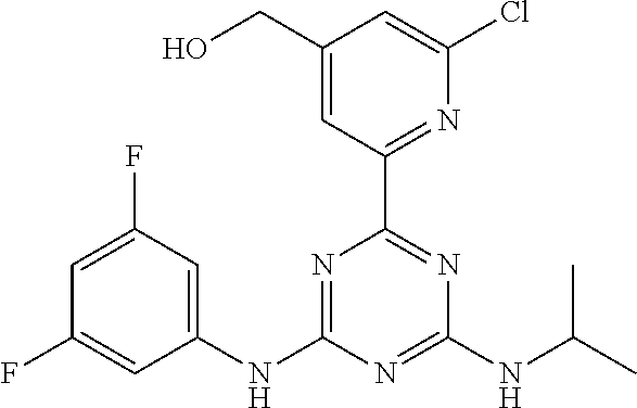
C1=C(F)C=C(NC2=NC(C3=NC(Cl)=CC(CO)=C3)=NC(NC(C)C)=N2)C=C1F
